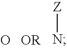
O.[OR].[Z]N
